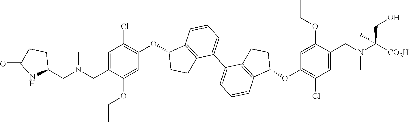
C1=C(OCC)C(CN(CC2CCC(=O)N2)C)=CC(Cl)=C1OC1CCC2=C1C=CC=C2C1=CC=CC2=C1CCC2OC1=C(Cl)C=C(CN(C([CO2H])(CO)C)C)C(OCC)=C1
